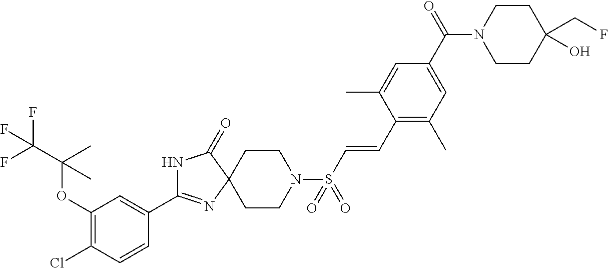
N1C(C2=CC(OC(C)(C(F)(F)F)C)=C(Cl)C=C2)=NC2(C1=O)CCN(S(C=CC1=C(C)C=C(C(N3CCC(CF)(O)CC3)=O)C=C1C)(=O)=O)CC2
